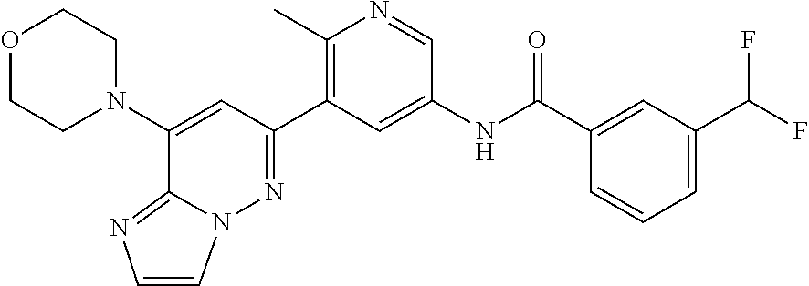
O1CCN(C2=CC(C3=C(C)N=CC(NC(C4=CC(C(F)F)=CC=C4)=O)=C3)=NN3C=CN=C23)CC1
